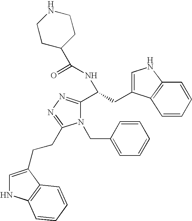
C1(C(=O)NC(C2=NN=C(CCC3=CNC4=C3C=CC=C4)N2CC2=CC=CC=C2)CC2=CNC3=C2C=CC=C3)CCNCC1
